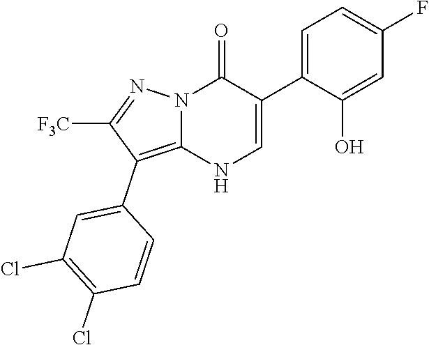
O=C1N2C(=C(C3=CC(Cl)=C(Cl)C=C3)C([F3C])=N2)NC=C1C1=CC=C(F)C=C1O
